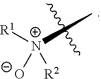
[R1][N+]([O-])([R2])C
